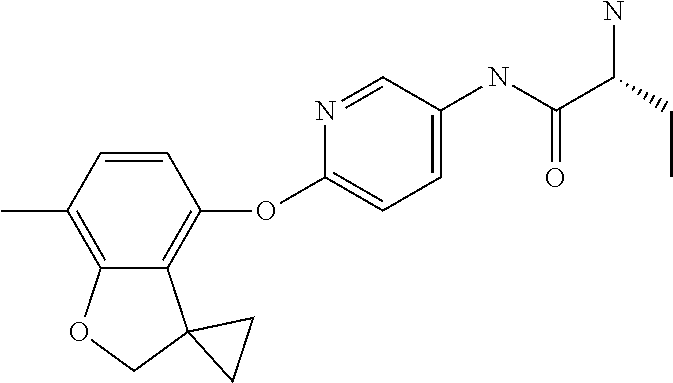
CC1=C2C(=C(OC3=CC=C(NC(C(CC)N)=O)C=N3)C=C1)C1(CO2)CC1
